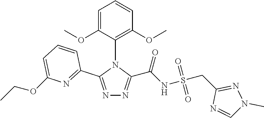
C1=CC(OC)=C(N2C(C3=NC(OCC)=CC=C3)=NN=C2C(NS(CC2=NN(C)C=N2)(=O)=O)=O)C(OC)=C1
